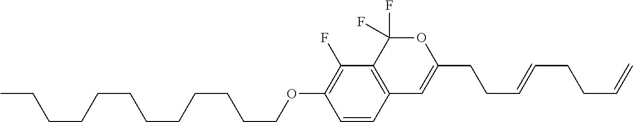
C1=CC2=C(C(F)=C1OCCCCCCCCCCCC)C(F)(F)OC(CCC=CCCC=C)=C2
